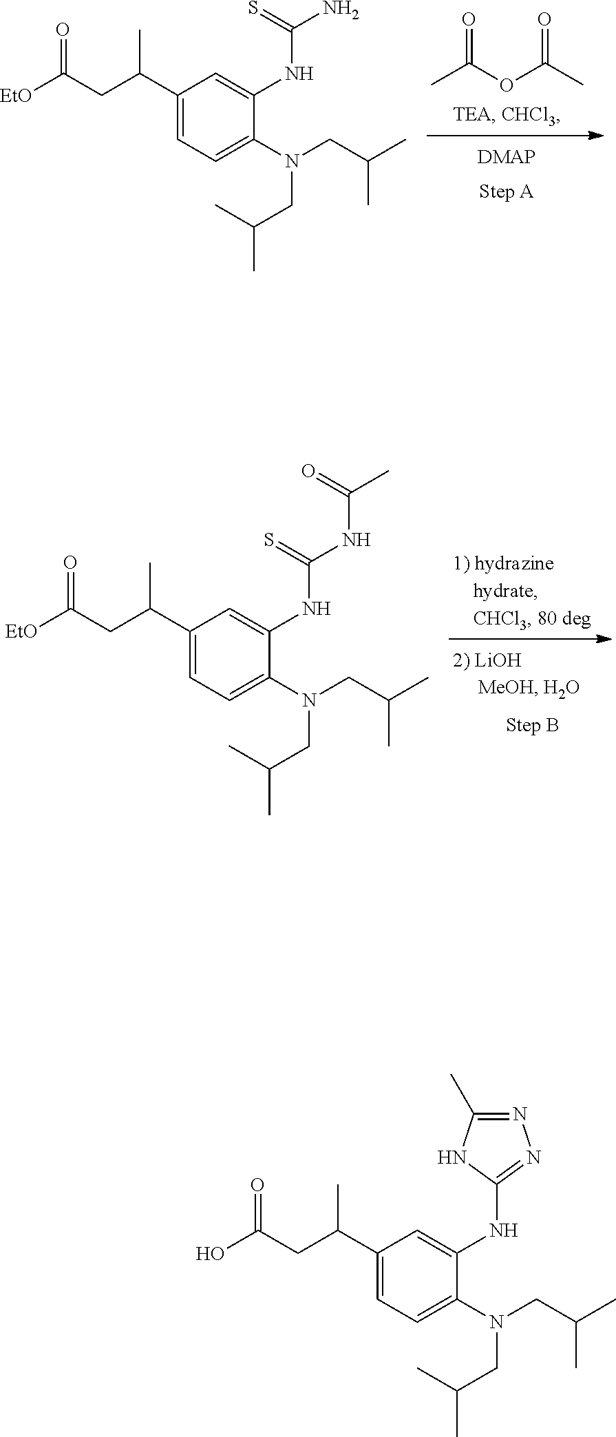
CC(=O)OC(C)=O.C1(C(CC([EtO])=O)C)=CC=C(N(CC(C)C)CC(C)C)C(NC(N)=S)=C1.C1(C(CC([EtO])=O)C)=CC=C(N(CC(C)C)CC(C)C)C(NC(NC(C)=O)=S)=C1.C1(C(CC(O)=O)C)=CC=C(N(CC(C)C)CC(C)C)C(NC2=NN=C(C)N2)=C1
